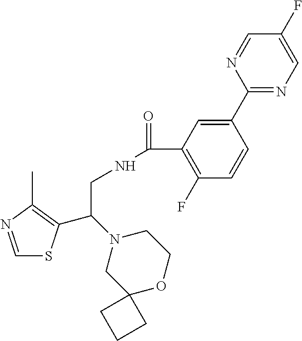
C1=NC(C)=C(C(N2CC3(OCC2)CCC3)CNC(=O)C2=C(F)C=CC(C3=NC=C(F)C=N3)=C2)S1
